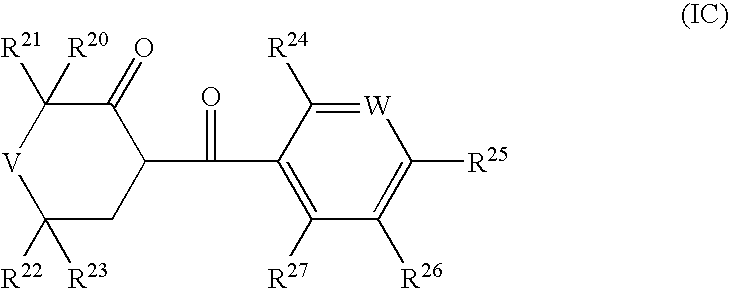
C1(=O)C([R21])([R20])[V]C([R22])([R23])CC1C(=O)C1=C([R27])C([R26])=C([R25])[W]=C1[R24]
